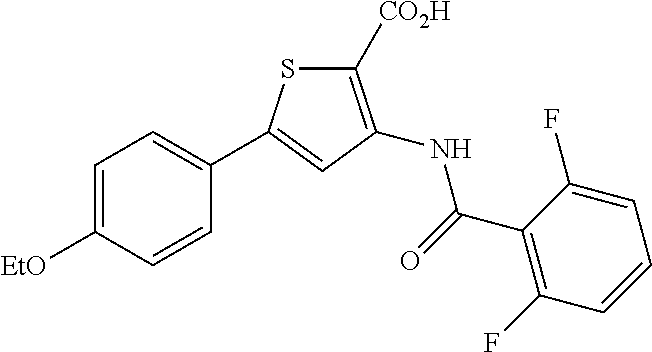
C1=C([EtO])C=CC(C2=CC(NC(C3=C(F)C=CC=C3F)=O)=C([CO2H])S2)=C1
